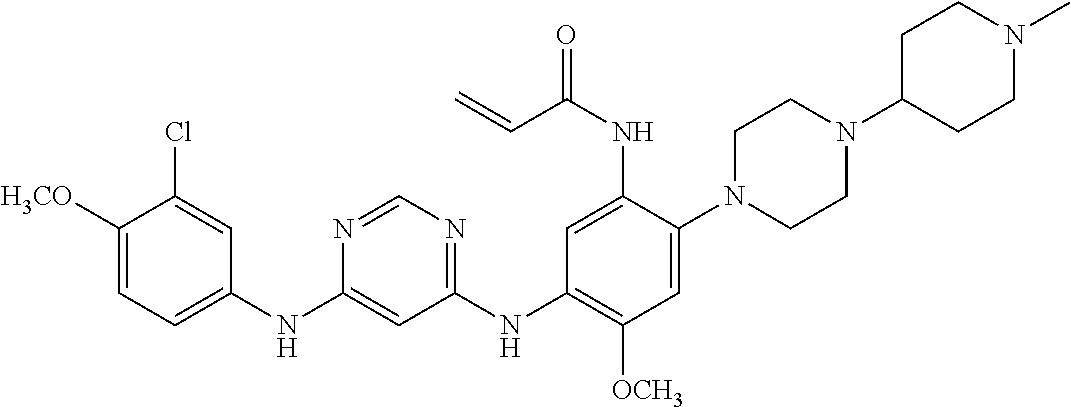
C1(NC2=CC=C([OCH3])C(Cl)=C2)=CC(NC2=C([OCH3])C=C(N3CCN(C4CCN(C)CC4)CC3)C(NC(=O)C=C)=C2)=NC=N1
